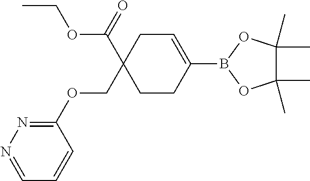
B1(C2=CCC(C(OCC)=O)(COC3=NN=CC=C3)CC2)OC(C)(C)C(C)(C)O1
